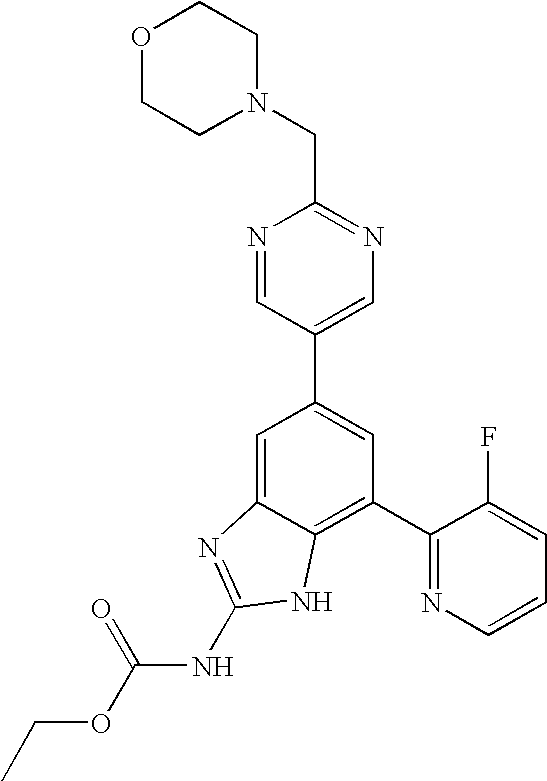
N1=CC(C2=CC(C3=NC=CC=C3F)=C3C(=C2)N=C(NC(OCC)=O)N3)=CN=C1CN1CCOCC1
